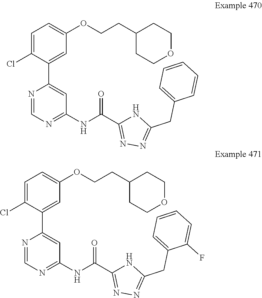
C1=C(Cl)C(C2=CC(NC(=O)C3=NN=C(CC4=CC=CC=C4)N3)=NC=N2)=CC(OCCC2CCOCC2)=C1.C1=C(Cl)C(C2=CC(NC(=O)C3=NN=C(CC4=CC=CC=C4F)N3)=NC=N2)=CC(OCCC2CCOCC2)=C1
